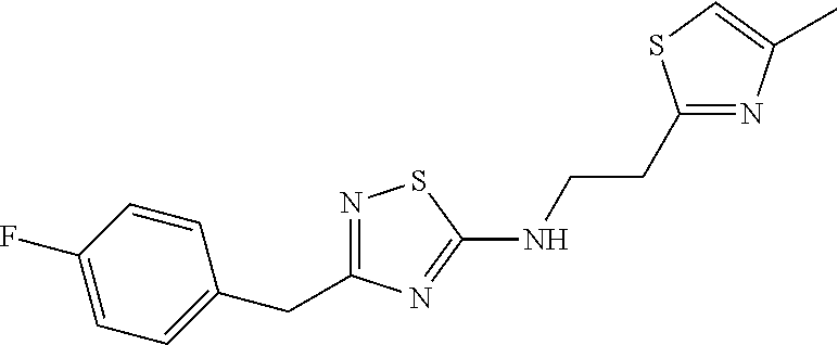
N1=C(CC2=CC=C(F)C=C2)N=C(NCCC2=NC(C)=CS2)S1
